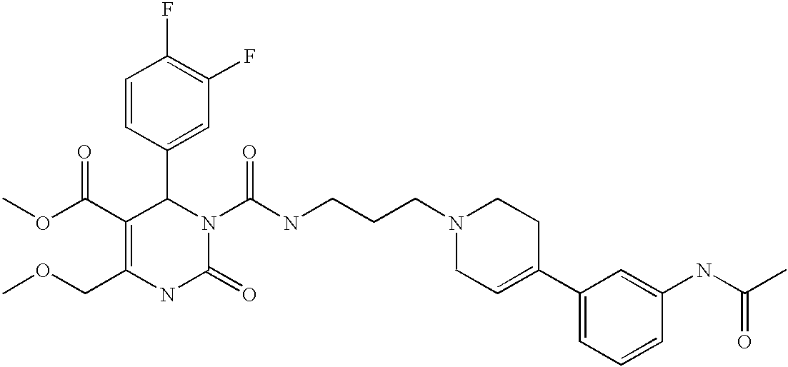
C1(F)=C(F)C=C(C2C(C(=O)OC)=C(COC)NC(=O)N2C(=O)NCCCN2CC=C(C3=CC=CC(NC(C)=O)=C3)CC2)C=C1
